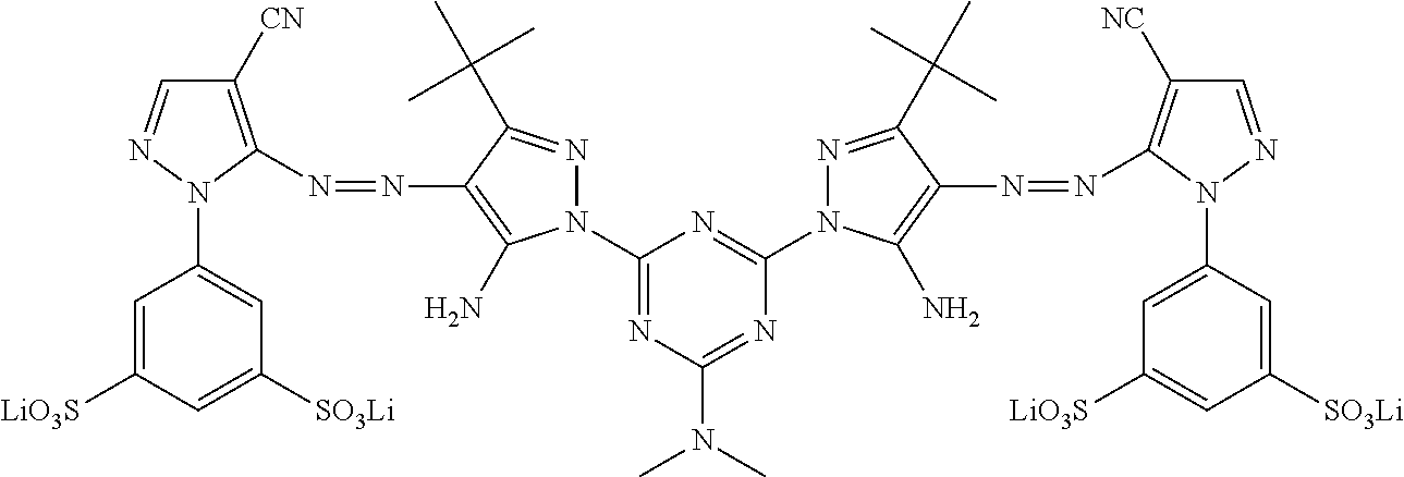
C1(N2N=CC([CN])=C2N=NC2=C(N)N(C3=NC(N(C)C)=NC(N4N=C(C(C)(C)C)C(N=NC5=C([NC])C=NN5C5=CC([LiO3S])=CC([SO3Li])=C5)=C4N)=N3)N=C2C(C)(C)C)=CC([SO3Li])=CC([LiO3S])=C1
